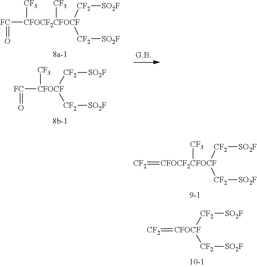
[CFOCF2CFOCF]([CF2][SO2F])([CF2][SO2F])([CF3])([CF3])[FC]=O.[FC]([CFOCF]([CF2][SO2F])([CF2][SO2F])[CF3])=O.[CFOCF2CFOCF]([CF2][SO2F])([CF2][SO2F])([CF3])=[CF2].[CF2]=[CFOCF]([CF2][SO2F])[CF2][SO2F]
